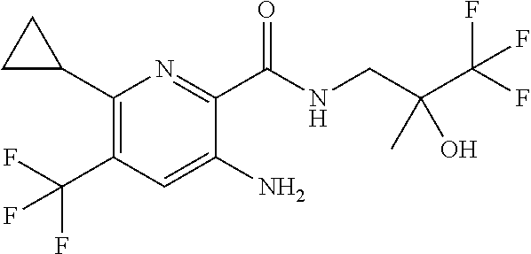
C1(C2CC2)=C(C(F)(F)F)C=C(N)C(C(NCC(C(F)(F)F)(C)O)=O)=N1
